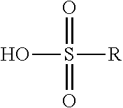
O=S(O)(=O)[R]
